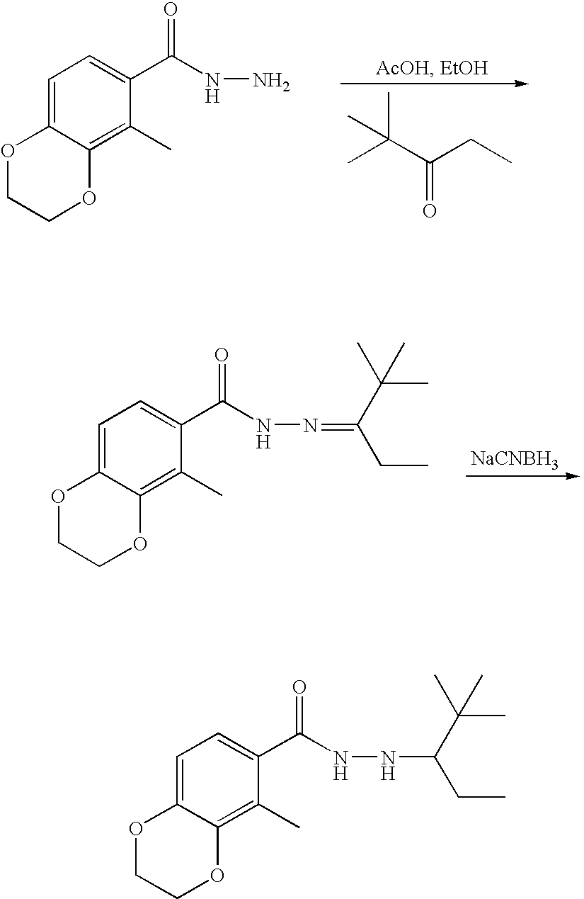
C1=C2C(=C(C)C(C(NN=C(C(C)(C)C)CC)=O)=C1)OCCO2.[NaCNBH3].C1=C2C(=C(C)C(C(NNC(C(C)(C)C)CC)=O)=C1)OCCO2.C1=C2C(=C(C)C(C(NN)=O)=C1)OCCO2.C(CC)(C(C)(C)C)=O
